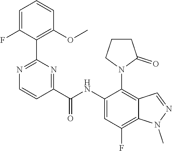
C1=C(F)C(C2=NC=CC(C(NC3=CC(F)=C4C(=C3N3C(=O)CCC3)C=NN4C)=O)=N2)=C(OC)C=C1
